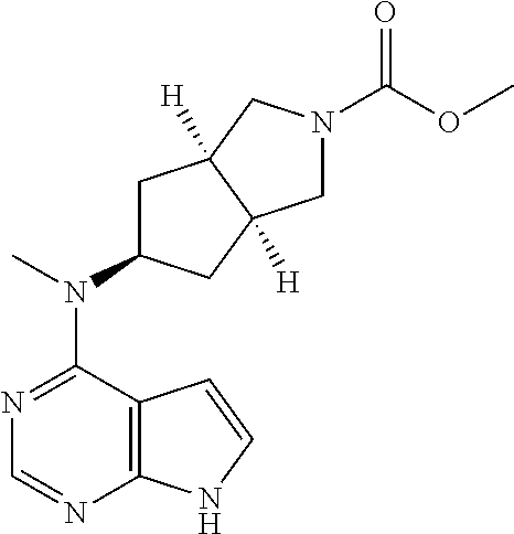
C12=C(N=CN=C1N(C)C1CC3([H])C([H])(C1)CN(C(OC)=O)C3)NC=C2
